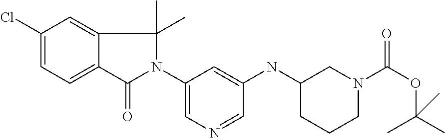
C1(Cl)=CC=C2C(=C1)C(C)(C)N(C1=CN=CC(NC3CCCN(C(=O)OC(C)(C)C)C3)=C1)C2=O
